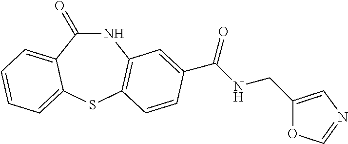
N1C(=O)C2=CC=CC=C2SC2=C1C=C(C(NCC1=CN=CO1)=O)C=C2
